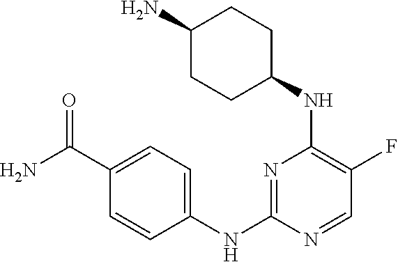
C1(C(N)=O)=CC=C(NC2=NC(NC3CCC(N)CC3)=C(F)C=N2)C=C1
